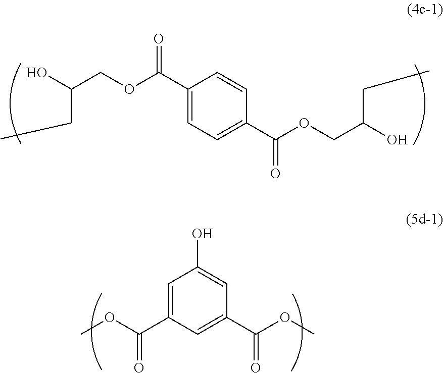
C(COC(=O)C1=CC=C(C(=O)OCC(CC)O)C=C1)(O)CC.C1=C(C(=O)OC)C=C(C(=O)OC)C=C1O
